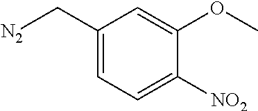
[N2]CC1=CC=C([NO2])C(OC)=C1
